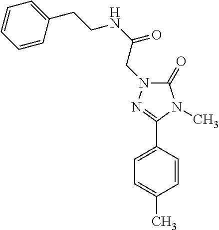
C1(CCNC(=O)CN2C(=O)N(C)C(C3=CC=C(C)C=C3)=N2)=CC=CC=C1
